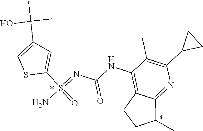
C1(NC(=O)N=S(N)(C2=CC(C(C)(C)O)=CS2)=O)=C2C(=NC(C3CC3)=C1C)C(C)CC2
